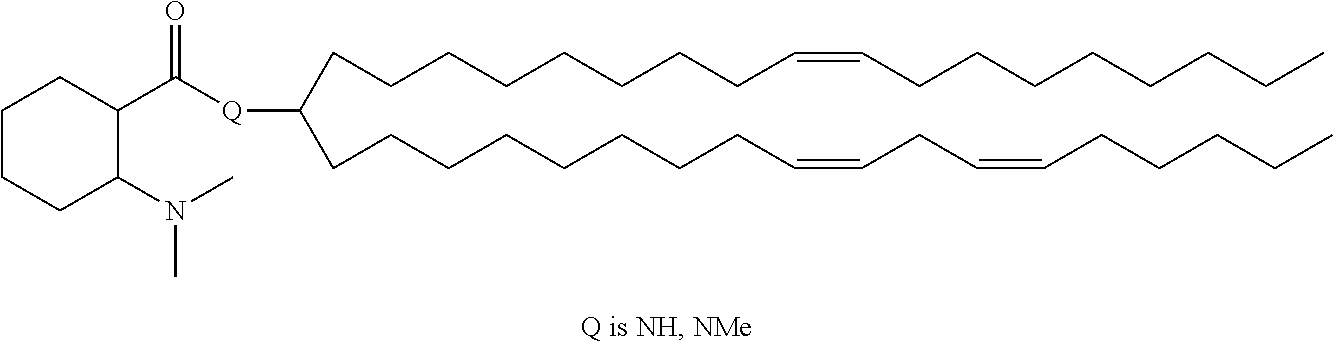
C(CCCCCCC=CCCCCCCCC)CC(CCCCCCCCC=CCC=CCCCCC)[Q]C(C1CCCCC1N(C)C)=O
